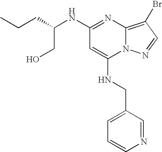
C1=CN=CC(CNC2=CC(NC(CCC)CO)=NC3=C(Br)C=NN23)=C1
